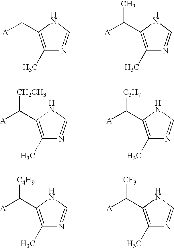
C1(C)=C(C[A])NC=N1.C1(C)=C(C([A])C)NC=N1.C1(C)=C(C([A])[CH2CH3])NC=N1.C1(C)=C(C([A])[C3H7])NC=N1.C1(C)=C(C([A])[C4H9])NC=N1.C1(C)=C(C([A])[CF3])NC=N1
